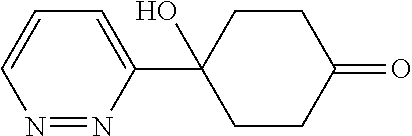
N1=NC=CC=C1C1(O)CCC(=O)CC1
